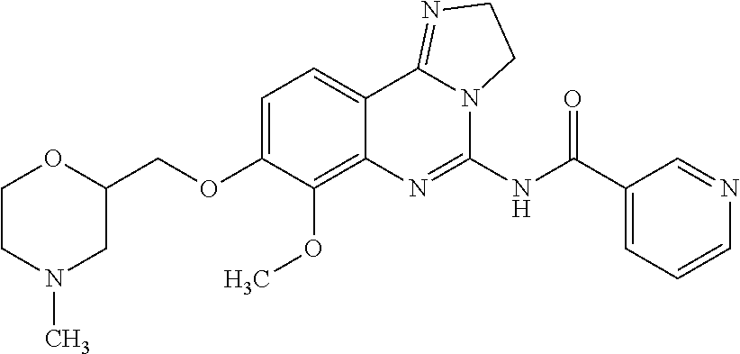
C1COC(COC2=CC=C3C(=C2OC)N=C(NC(C2=CC=CN=C2)=O)N2C3=NCC2)CN1C
